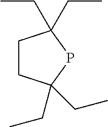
C1CC(CC)(CC)PC1(CC)CC
